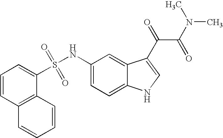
C1(S(NC2=CC=C3C(=C2)C(C(=O)C(N(C)C)=O)=CN3)(=O)=O)=CC=CC2=C1C=CC=C2
